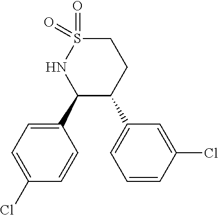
C1(C2C(C3=CC=CC(Cl)=C3)CCS(=O)(=O)N2)=CC=C(Cl)C=C1
